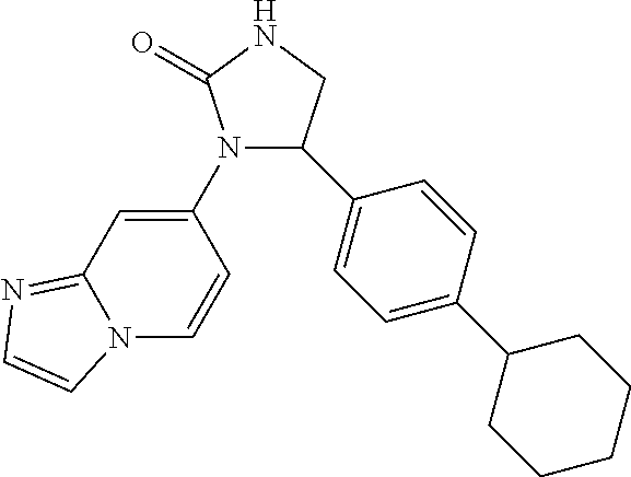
N1(C2=CC3=NC=CN3C=C2)C(C2=CC=C(C3CCCCC3)C=C2)CNC1=O
